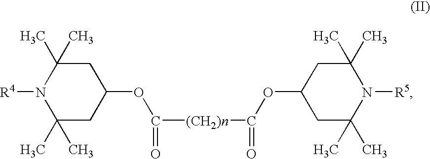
C1(C)(C)CC(OC([(CH2)n]C(OC2CC(C)(C)N([R5])C(C)(C)C2)=O)=O)CC(C)(C)N1[R4]
